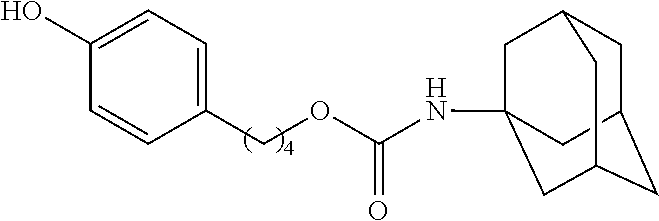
C1(COC(NC23CC4CC(CC(C2)C4)C3)=O)=CC=C(O)C=C1
